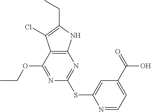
N1=C(OCC)C2=C(N=C1SC1=CC(C(=O)O)=CC=N1)NC(CC)=C2Cl
